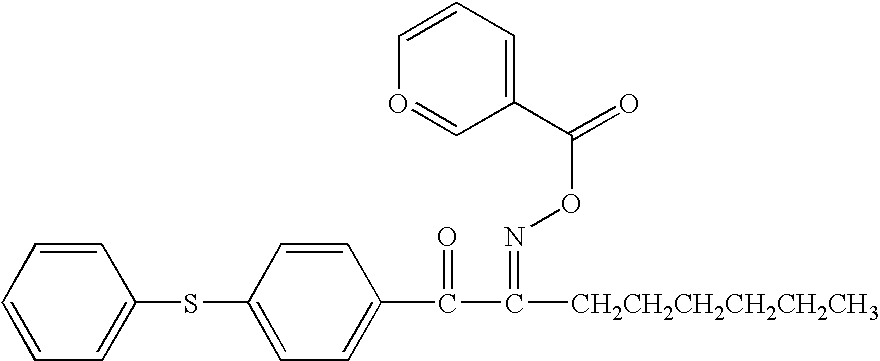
C1=CC=CC=C1SC1=CC=C(C(C([CH2CH2CH2CH2CH2CH3])=NOC(C2=CC=CO=C2)=O)=O)C=C1
